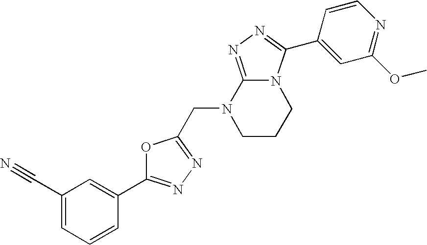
C1(C#N)=CC=CC(C2=NN=C(CN3C4=NN=C(C5=CC(OC)=NC=C5)N4CCC3)O2)=C1
